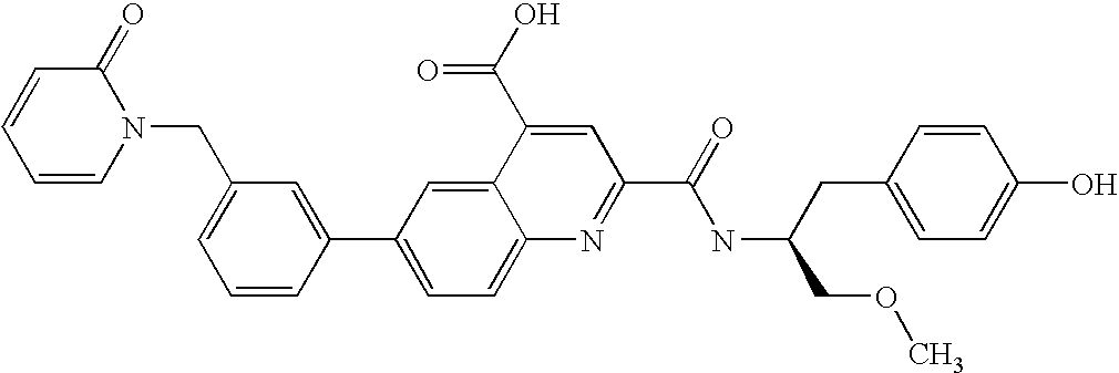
N1(CC2=CC=CC(C3=CC=C4C(=C3)C(C(=O)O)=CC(C(NC(CC3=CC=C(O)C=C3)COC)=O)=N4)=C2)C(=O)C=CC=C1
